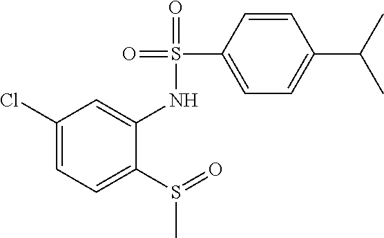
C1(Cl)=CC=C(S(=O)C)C(NS(C2=CC=C(C(C)C)C=C2)(=O)=O)=C1
